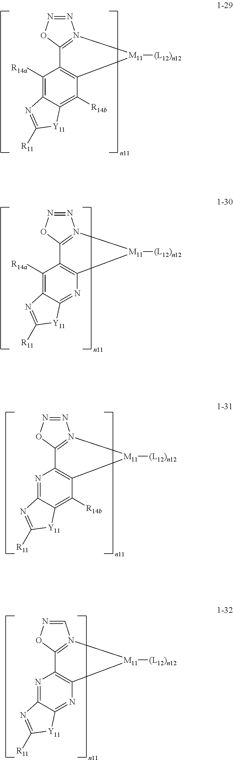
N1=NOC2=N1[M11]([(L12)n12])C1=C2C([R14a])=C2C(=C1[R14b])[Y11]C([R11])=N2.N1=NOC2=N1[M11]([(L12)n12])C1=C2C([R14a])=C2C(=N1)[Y11]C([R11])=N2.N1=NOC2=N1[M11]([(L12)n12])C1=C2N=C2C(=C1[R14b])[Y11]C([R11])=N2.C1=NOC2=N1[M11]([(L12)n12])C1=C2N=C2C(=N1)[Y11]C([R11])=N2
